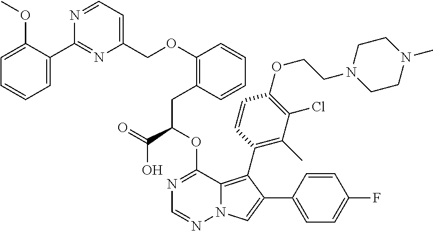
C1=C(C2=NC(COC3=C(CC(C(=O)O)OC4=NC=NN5C4=C(C4=C(C)C(Cl)=C(OCCN6CCN(C)CC6)C=C4)C(C4=CC=C(F)C=C4)=C5)C=CC=C3)=CC=N2)C(OC)=CC=C1
